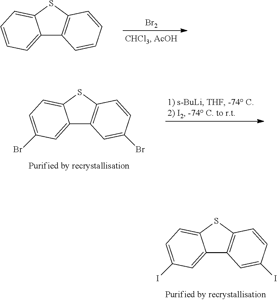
C12=CC=CC=C1SC1=C2C=CC=C1.[Br2].C12=CC(Br)=CC=C1SC1=C2C=C(Br)C=C1.C12=CC(I)=CC=C1SC1=C2C=C(I)C=C1
